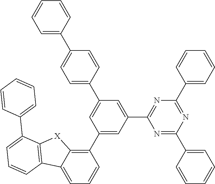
C1(C2=C3C(=CC=C2)C2=C([X]3)C(C3=CC=CC=C3)=CC=C2)=CC(C2=NC(C3=CC=CC=C3)=NC(C3=CC=CC=C3)=N2)=CC(C2=CC=C(C3=CC=CC=C3)C=C2)=C1
